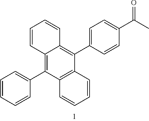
C12=C(C3=CC=CC=C3)C3=C(C(C4=CC=C(C(C)=O)C=C4)=C1C=CC=C2)C=CC=C3
